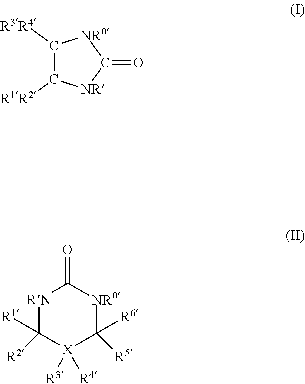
C1([R3R4])C([R1R2])[NR]C(=O)[NR0]1.[RN]1C([R1])([R2])[X]([R3])([R4])C([R6])([R5])[NR0]C1=O
